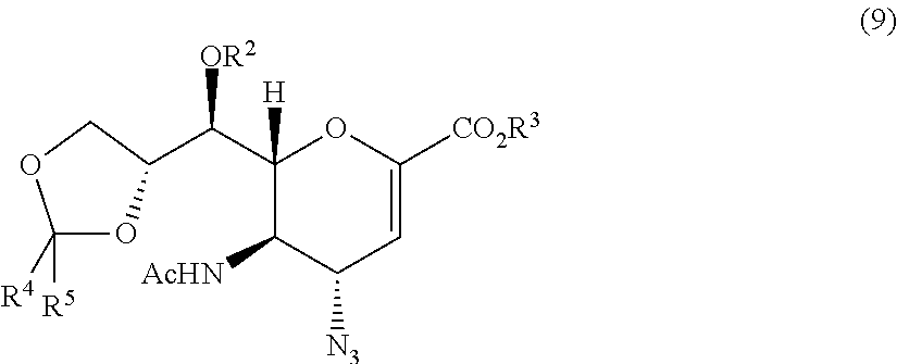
C1(C([OR2])C2OC([R4])([R5])OC2)([H])C([AcHN])C([N3])C=C([CO2R3])O1
